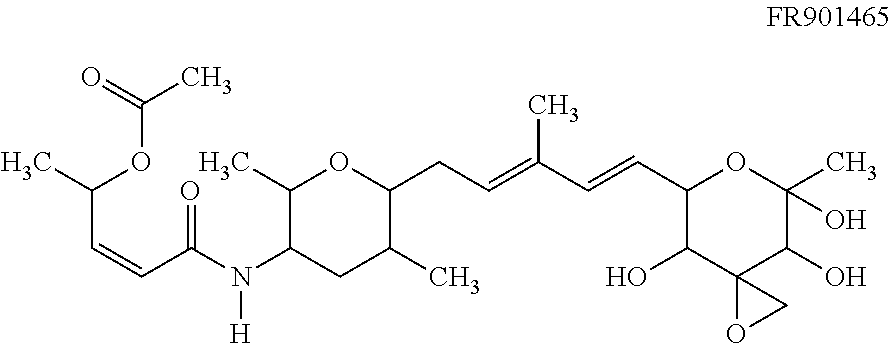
C(C=CC(=O)N(C1C(C)OC(CC=C(C=CC2C(O)C3(C(O)C(C)(O)O2)OC3)C)C(C)C1)[H])(OC(C)=O)C
